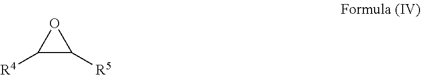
C1([R4])C([R5])O1
